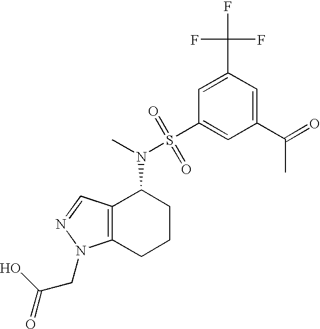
C1(C(C)=O)=CC(C(F)(F)F)=CC(S(N(C)C2C3=C(CCC2)N(CC(=O)O)N=C3)(=O)=O)=C1
